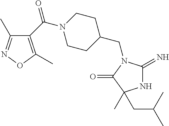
N1C(=N)N(CC2CCN(C(=O)C3=C(C)ON=C3C)CC2)C(=O)C1(CC(C)C)C
